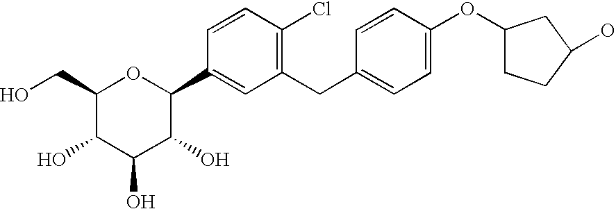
OCC1C(O)C(O)C(O)C(C2=CC(CC3=CC=C(OC4CCC(O)C4)C=C3)=C(Cl)C=C2)O1
